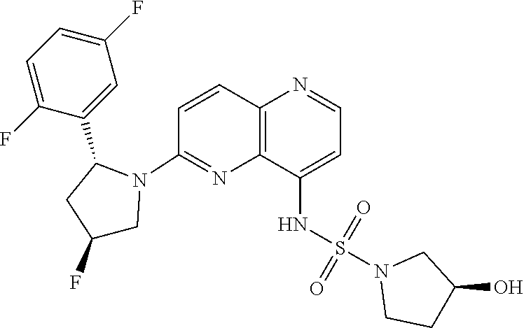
C1=C(F)C(C2CC(F)CN2C2=NC3=C(C=C2)N=CC=C3NS(N2CCC(O)C2)(=O)=O)=CC(F)=C1
